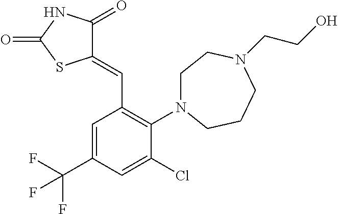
C1(=CC2=C(N3CCN(CCO)CCC3)C(Cl)=CC(C(F)(F)F)=C2)C(=O)NC(=O)S1
